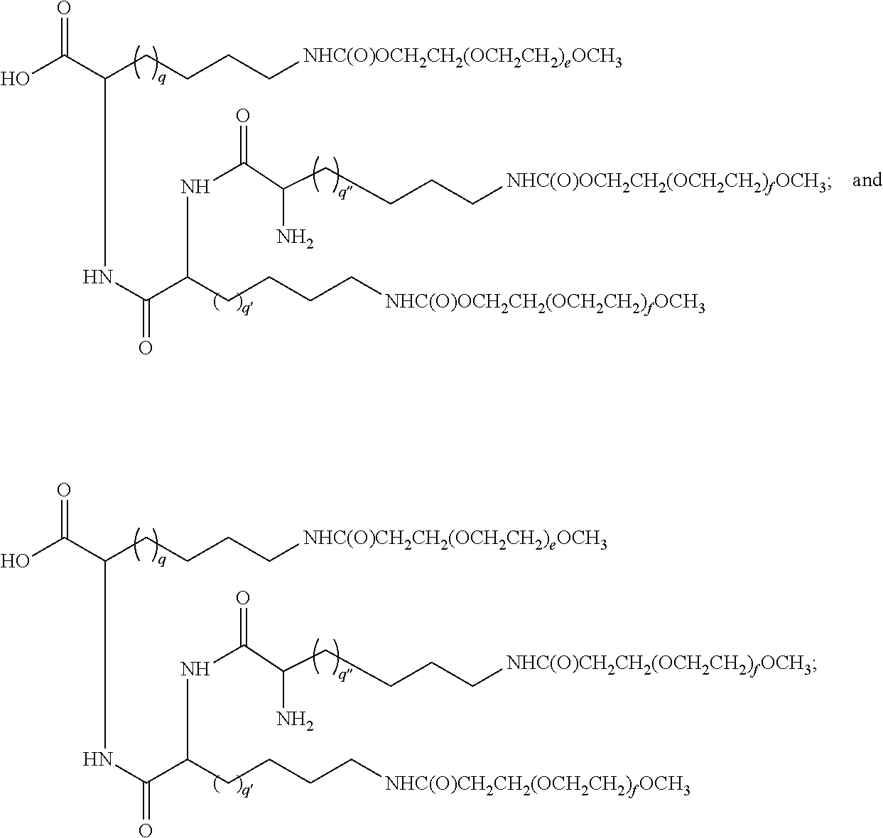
OC(C(CCCC[NHC(O)OCH2CH2(OCH2CH2)eOCH3])NC(=O)C(CCCC[NHC(O)OCH2CH2(OCH2CH2)fOCH3])NC(=O)C(CCCC[NHC(O)OCH2CH2(OCH2CH2)fOCH3])N)=O.OC(C(CCCC[NHC(O)CH2CH2(OCH2CH2)eOCH3])NC(=O)C(CCCC[NHC(O)CH2CH2(OCH2CH2)fOCH3])NC(=O)C(CCCC[NHC(O)CH2CH2(OCH2CH2)fOCH3])N)=O
